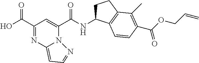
N(C(C1=CC(C(O)=O)=NC2=CC=NN12)=O)C1CCC2=C1C=CC(C(OCC=C)=O)=C2C
